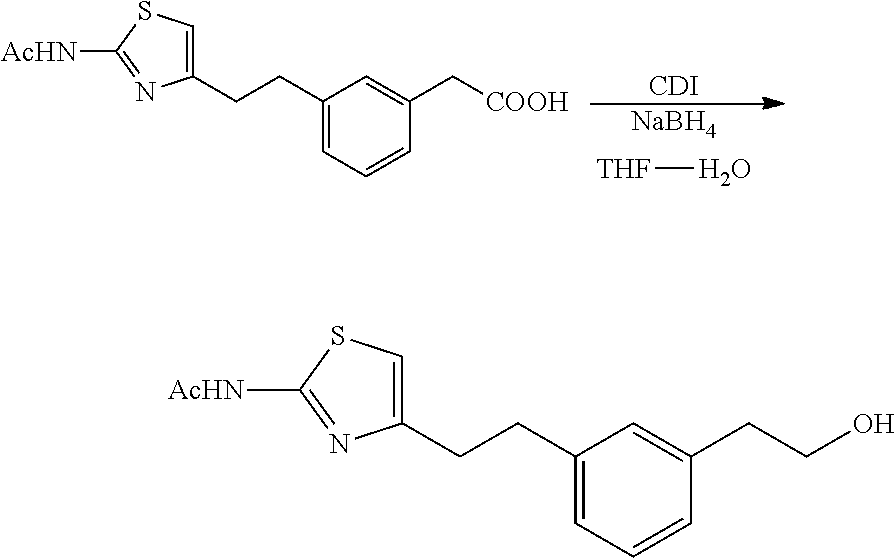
C1(CCC2=CSC([AcHN])=N2)=CC=CC(C[COOH])=C1.[NaBH4].[THF]O.[CDI].C1(CCC2=CSC([AcHN])=N2)=CC=CC(CCO)=C1
